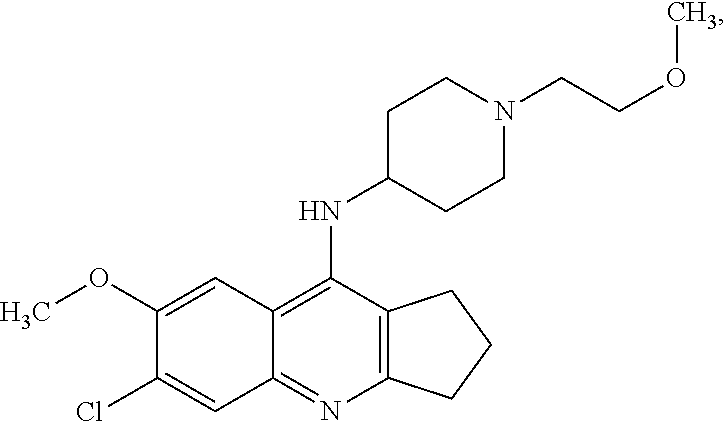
C12=C(N=C3C(=C1NC1CCN(CCOC)CC1)C=C(OC)C(Cl)=C3)CCC2
